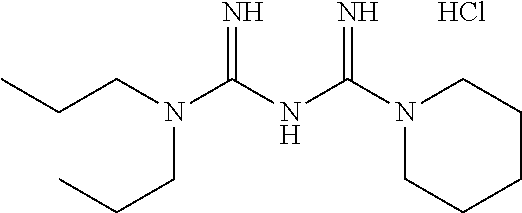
C(N(C(NC(N1CCCCC1)=N)=N)CCC)CC.Cl
